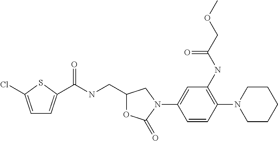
C1=C(Cl)SC(C(NCC2OC(=O)N(C3=CC(NC(COC)=O)=C(N4CCCCC4)C=C3)C2)=O)=C1
